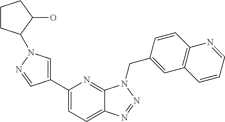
C1(C2=CN(C3CCCC3O)N=C2)=CC=C2C(=N1)N(CC1=CC3=C(C=C1)N=CC=C3)N=N2
